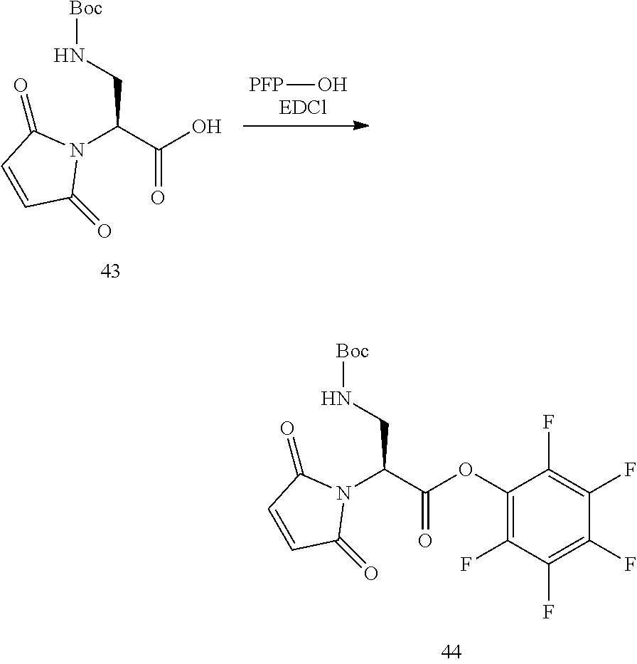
[Boc]NCC(N1C(=O)C=CC1=O)C(O)=O.[PFP]O.[Boc]NCC(N1C(=O)C=CC1=O)C(OC1=C(F)C(F)=C(F)C(F)=C1F)=O
